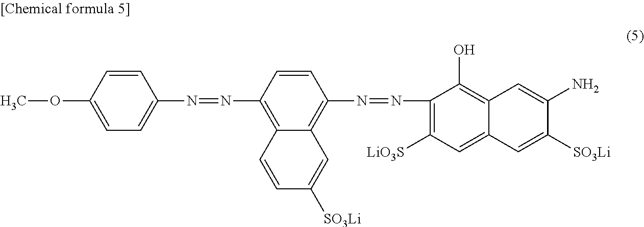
C1=CC(N=NC2=C3C(=C(N=NC4=C([LiO3S])C=C5C(=C4O)C=C(N)C([SO3Li])=C5)C=C2)C=C([SO3Li])C=C3)=CC=C1OC
